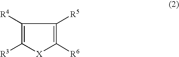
C1([R4])=C([R3])[X]C([R6])=C1[R5]
